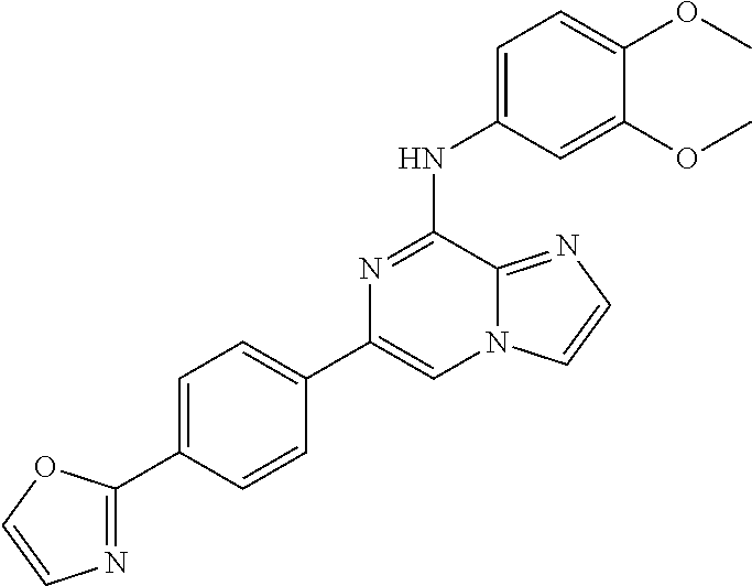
C1=C(C2=NC=CO2)C=CC(C2=CN3C(=NC=C3)C(NC3=CC=C(OC)C(OC)=C3)=N2)=C1
